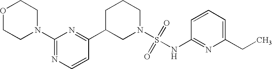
C1C(C2=NC(N3CCOCC3)=NC=C2)CN(S(=O)(=O)NC2=NC(CC)=CC=C2)CC1
